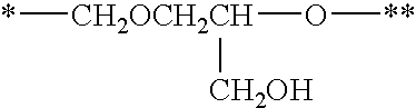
[CH2OCH2CH](O[**])(*)[CH2OH]
